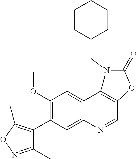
C12=CC(C3=C(C)ON=C3C)=C(OC)C=C1C1=C(C=N2)OC(=O)N1CC1CCCCC1
